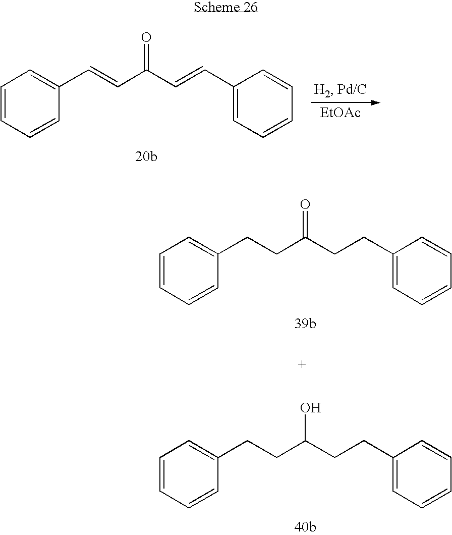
C1=CC=CC(C=CC(C=CC2=CC=CC=C2)=O)=C1.[EtOAc].C1=CC=CC(CCC(CCC2=CC=CC=C2)=O)=C1.C1=CC=CC(CCC(CCC2=CC=CC=C2)O)=C1
